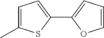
C1=C(C)SC(C2=CC=CO2)=C1
